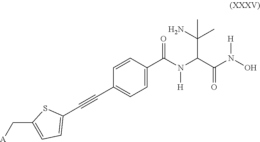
C1(C(N(C(C(N(O)[H])=O)C(C)(N)C)[H])=O)=CC=C(C#CC2=CC=C(C[A])S2)C=C1
